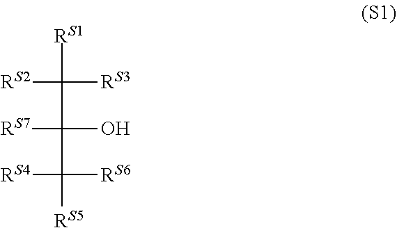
[RS1]C([RS3])([RS2])C([RS7])(O)C([RS4])([RS6])[RS5]
